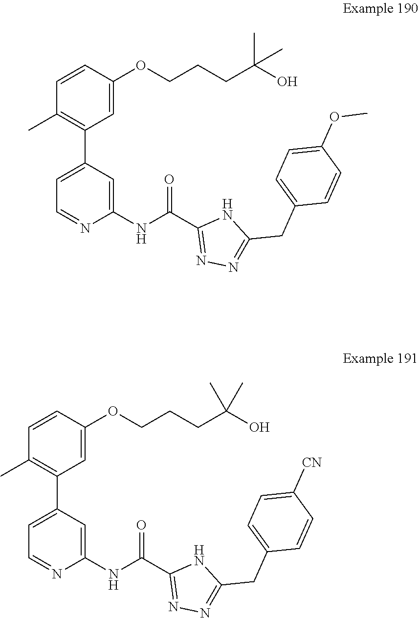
C1(OCCCC(C)(C)O)=CC(C2=CC=NC(NC(C3=NN=C(CC4=CC=C(OC)C=C4)N3)=O)=C2)=C(C)C=C1.C1=CC(OCCCC(C)(C)O)=CC(C2=CC=NC(NC(C3=NN=C(CC4=CC=C([CN])C=C4)N3)=O)=C2)=C1C
